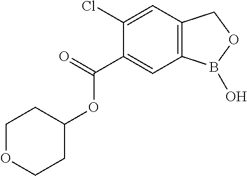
C1(Cl)=CC2=C(C=C1C(=O)OC1CCOCC1)B(O)OC2
